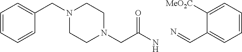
C1=CC=CC(CN2CCN(CC(N)=O)CC2)=C1.N=CC1=CC=CC=C1[MeO2C]
